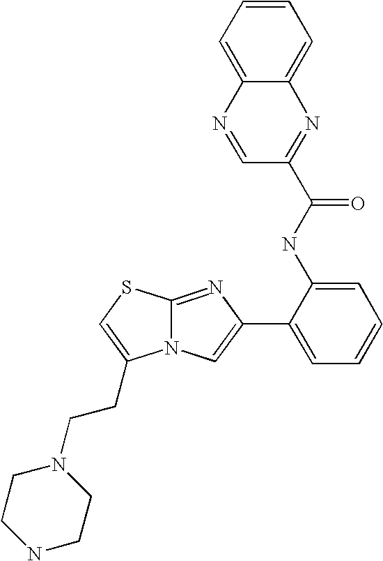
N12C(=NC(C3=CC=CC=C3NC(C3=NC4=CC=CC=C4N=C3)=O)=C1)SC=C2CCN1CCNCC1
